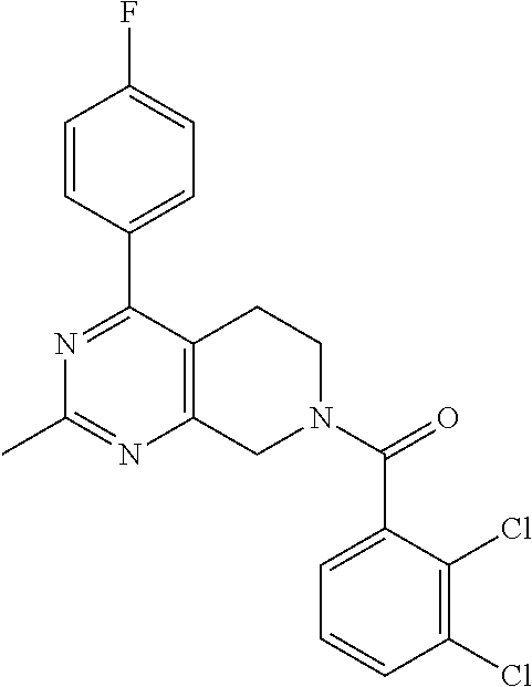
N1=C(C2=CC=C(F)C=C2)C2=C(N=C1C)CN(C(=O)C1=CC=CC(Cl)=C1Cl)CC2
